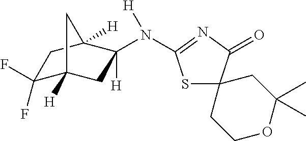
C1(F)(F)C2([H])CC(N([H])C3=NC(=O)C4(S3)CCOC(C)(C)C4)([H])C([H])(C1)C2
